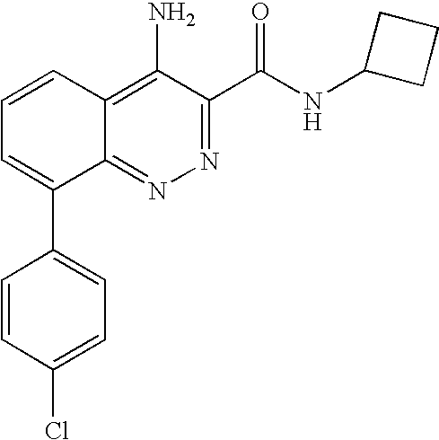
C1=CC2=C(N)C(C(NC3CCC3)=O)=NN=C2C(C2=CC=C(Cl)C=C2)=C1
